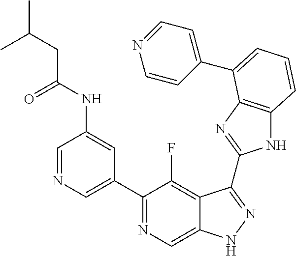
C1=NC=C(C2=NC=C3C(=C2F)C(C2=NC4=C(N2)C=CC=C4C2=CC=NC=C2)=NN3)C=C1NC(CC(C)C)=O
